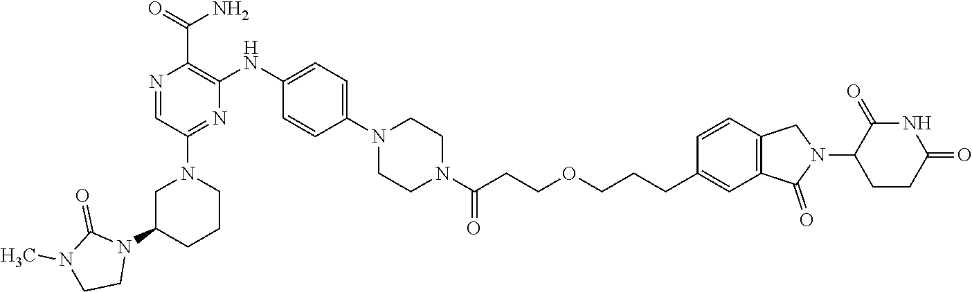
C1C(N2C(=O)N(C)CC2)CCCN1C1=NC(NC2=CC=C(N3CCN(C(CCOCCCC4=CC5=C(C=C4)CN(C4CCC(=O)NC4=O)C5=O)=O)CC3)C=C2)=C(C(=O)N)N=C1
